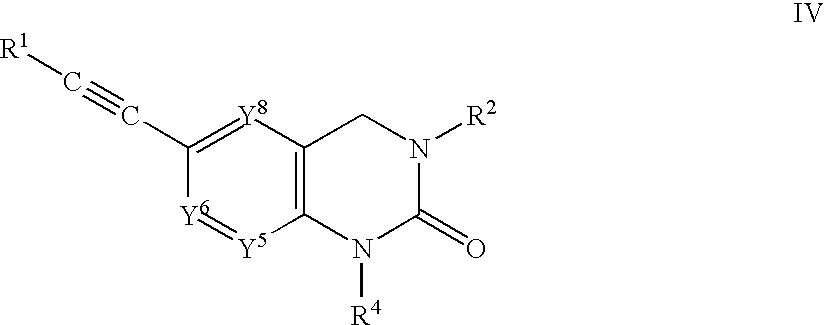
C12=C([Y8]=C(C#C[R1])[Y6]=[Y5]1)CN([R2])C(=O)N2[R4]
